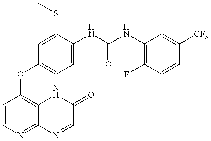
C1=CN=C2C(=C1OC1=CC=C(NC(=O)NC3=C(F)C=CC([CF3])=C3)C(SC)=C1)NC(=O)C=N2
